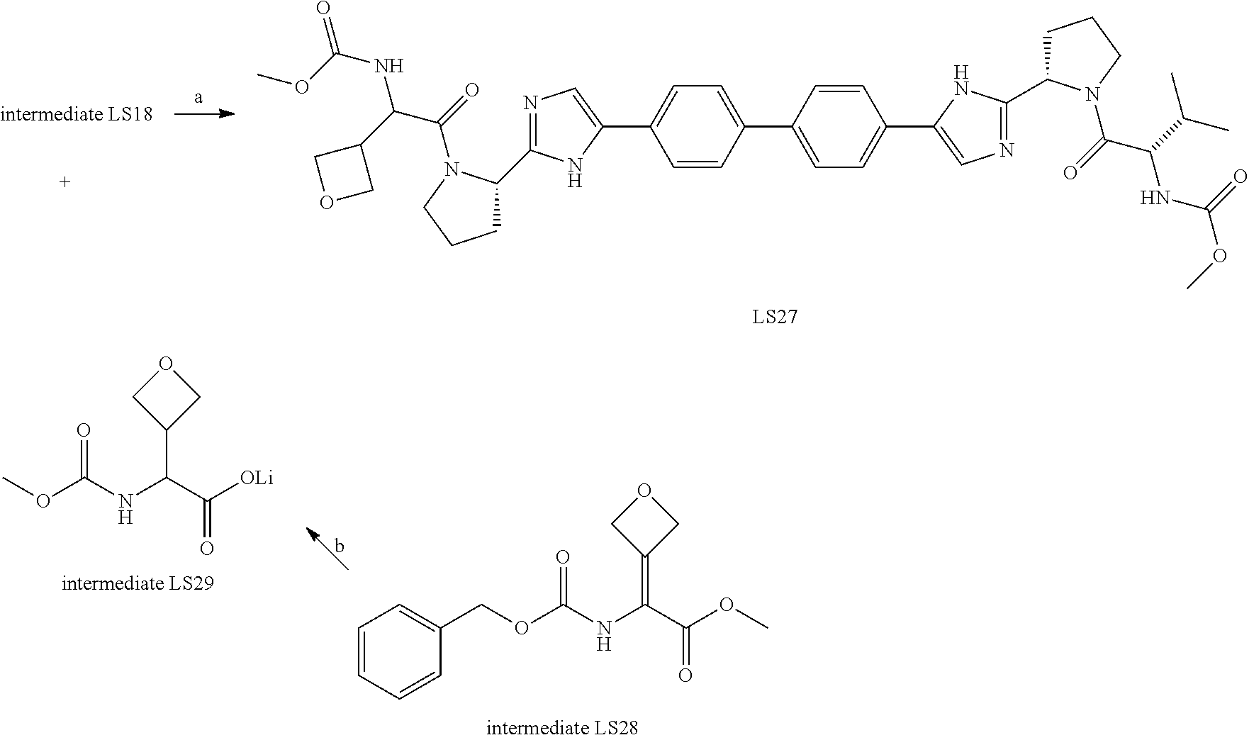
C1=CC(C2=CC=C(C3=CN=C(C4CCCN4C(=O)C(C(C)C)NC(OC)=O)N3)C=C2)=CC=C1C1=CN=C(C2CCCN2C(=O)C(NC(OC)=O)C2COC2)N1.COC(NC(C([OLi])=O)C1COC1)=O.C1=CC=CC(COC(NC(C(OC)=O)=C2COC2)=O)=C1
